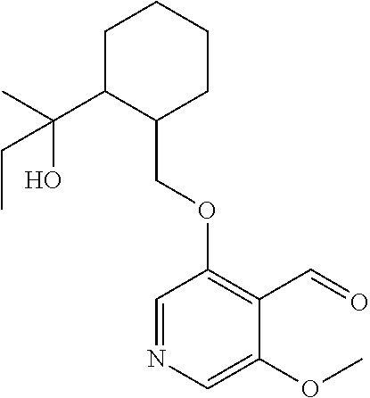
C1C(C(C)(O)CC)C(COC2=C(C=O)C(OC)=CN=C2)CCC1
